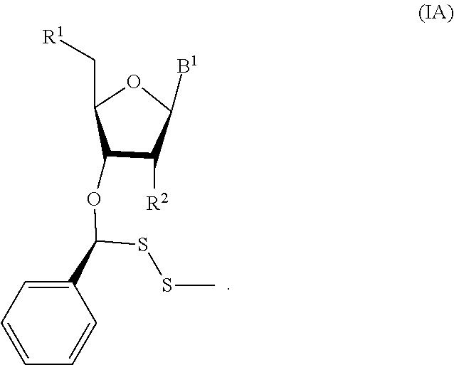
C1(C(SSC)OC2C(C[R1])OC([B1])C2[R2])=CC=CC=C1
